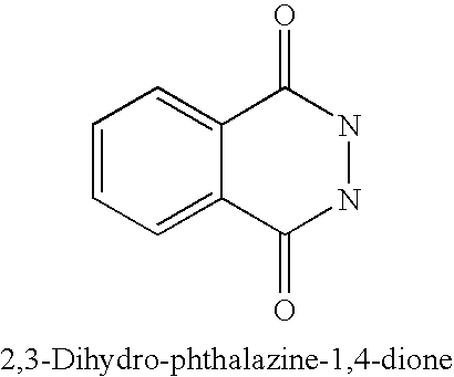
C1=CC=C2C(=C1)C(=O)NNC2=O
